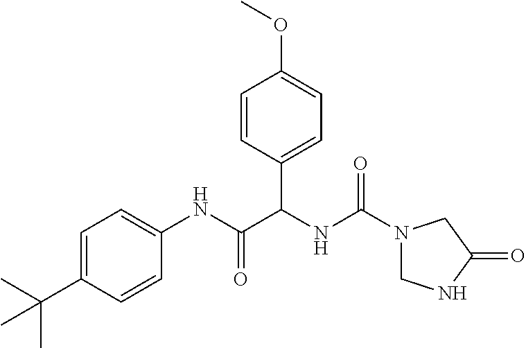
C1=C(C(C)(C)C)C=CC(NC(C(NC(=O)N2CNC(=O)C2)C2=CC=C(OC)C=C2)=O)=C1
